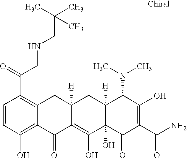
C1=CC(O)=C2C(=C1C(=O)CNCC(C)(C)C)CC1([H])C(=C(O)C3(O)C([H])(C1)C(N(C)C)C(O)=C(C(N)=O)C3=O)C2=O
